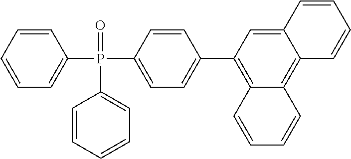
C1=CC(P(C2=CC=C(C3=C4C(=C5C(=C3)C=CC=C5)C=CC=C4)C=C2)(=O)C2=CC=CC=C2)=CC=C1
